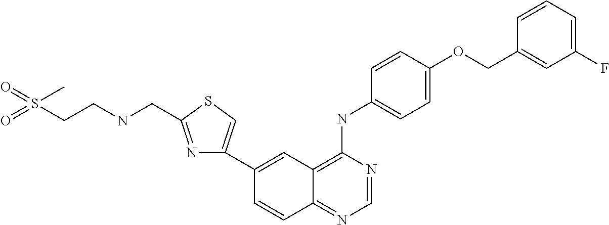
C1(F)=CC=CC(COC2=CC=C(NC3=C4C(=NC=N3)C=CC(C3=CSC(CNCCS(=O)(=O)C)=N3)=C4)C=C2)=C1
